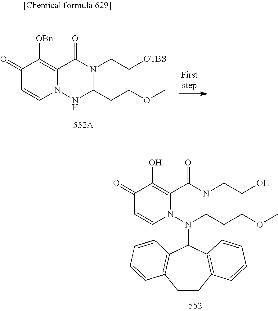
C1=CN2C(=C(O)C1=O)C(=O)N(CCO)C(CCOC)N2C1C2=C(CCC3=C1C=CC=C3)C=CC=C2.C1=CN2C(=C([OBn])C1=O)C(=O)N(CC[OTBS])C(CCOC)N2
